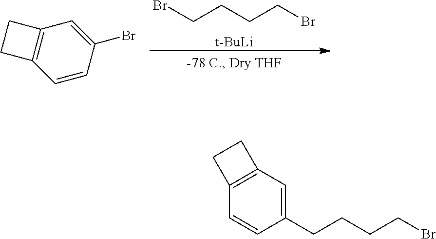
BrCCCCBr.[t-BuLi].C12=C(C=CC(Br)=C1)CC2.C1(CCCCBr)=CC2=C(C=C1)CC2
